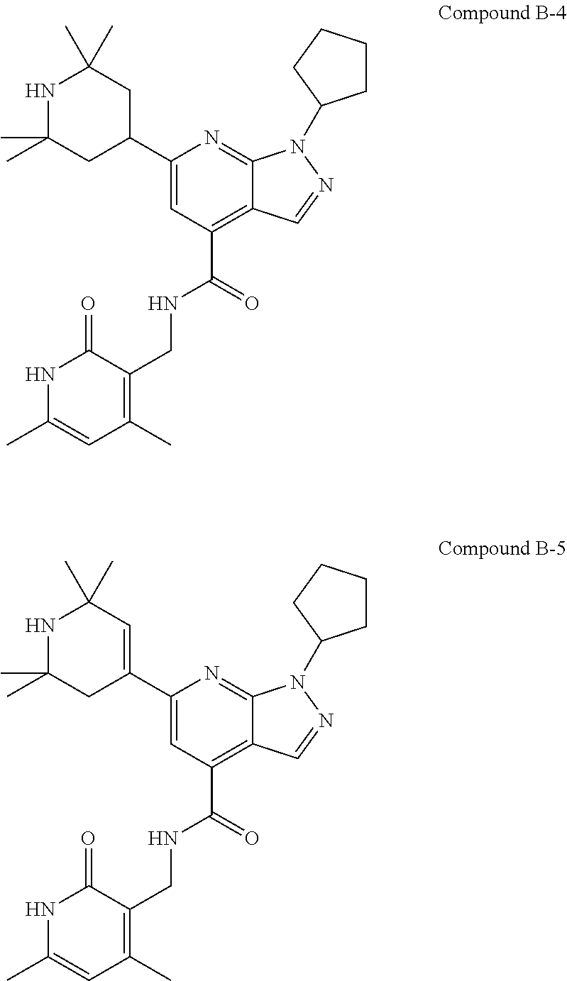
C1(C2CC(C)(C)NC(C)(C)C2)=CC(C(=O)NCC2=C(C)C=C(C)NC2=O)=C2C(=N1)N(C1CCCC1)N=C2.C1(C2=CC(C)(C)NC(C)(C)C2)=CC(C(=O)NCC2=C(C)C=C(C)NC2=O)=C2C(=N1)N(C1CCCC1)N=C2
